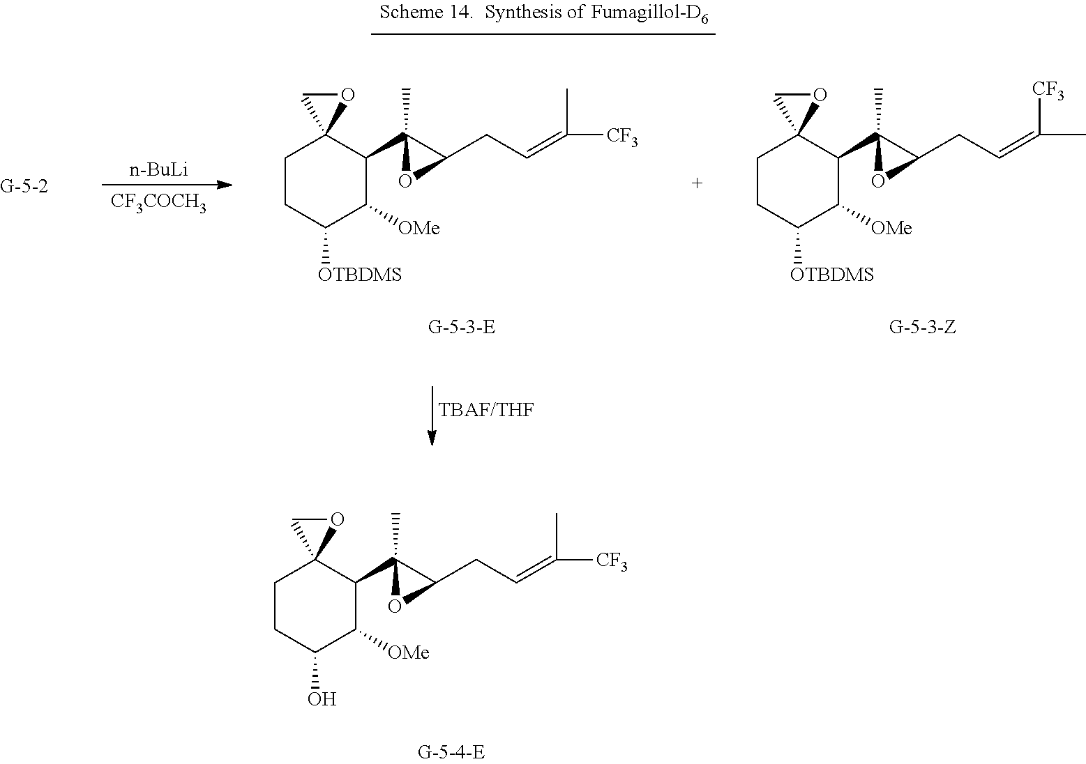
C1CC(O)C([OMe])C(C2(C)C(CC=C(C)[CF3])O2)C12OC2.C1CC([OTBDMS])C([OMe])C(C2(C)C(CC=C(C)[CF3])O2)C12OC2.C1CC([OTBDMS])C([OMe])C(C2(C)C(CC=C([CF3])C)O2)C12OC2.[n-BuLi].[CF3COCH3]
